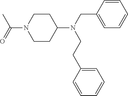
C(N1CCC(N(CC2=CC=CC=C2)CCC2=CC=CC=C2)CC1)(C)=O
